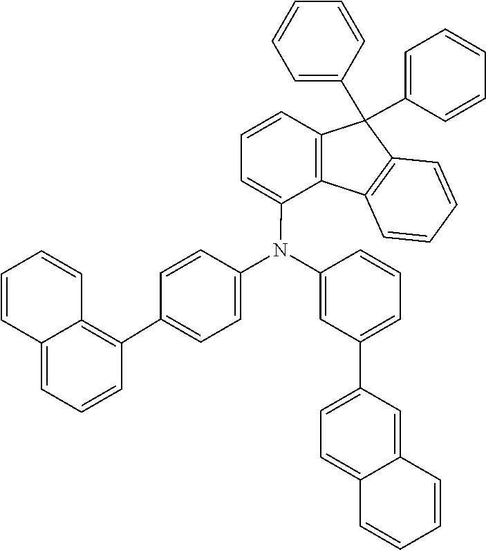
C1=C(C2(C3=CC=CC=C3)C3=C(C(N(C4=CC(C5=CC=C6C(=C5)C=CC=C6)=CC=C4)C4=CC=C(C5=C6C=CC=CC6=CC=C5)C=C4)=CC=C3)C3=C2C=CC=C3)C=CC=C1
